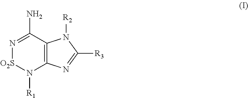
N1=C(N)C2=C(N([R1])[O2S]1)N=C([R3])N2[R2]
